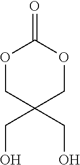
O1CC(CO)(CO)COC1=O
